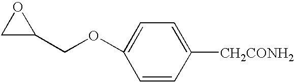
C1(COC2=CC=C([CH2CONH2])C=C2)OC1
